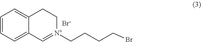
C1=CC=C2C(=C1)CC[N+](CCCCBr)=C2.[Br-]
